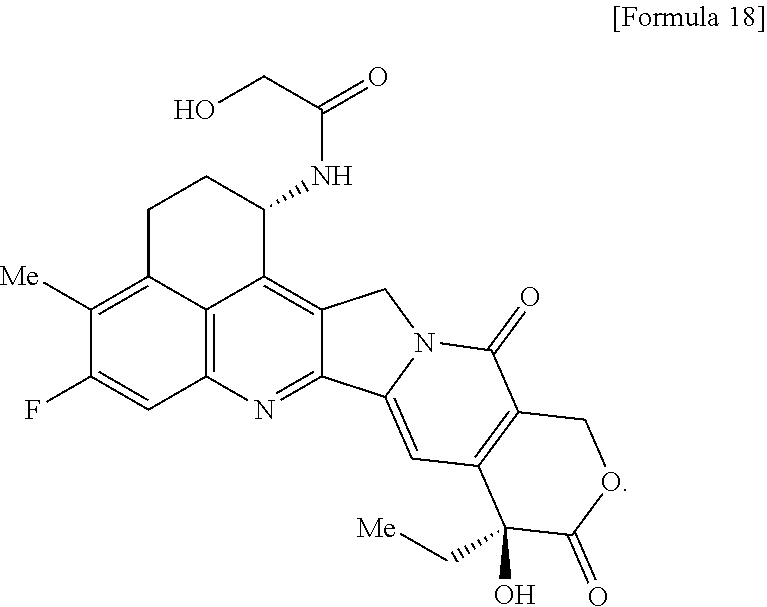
N(C1CCC2=C([Me])C(F)=CC3=C2C1=C1C(=N3)C2=CC3=C(C(=O)N2C1)COC(=O)C3(O)C[Me])C(=O)CO
